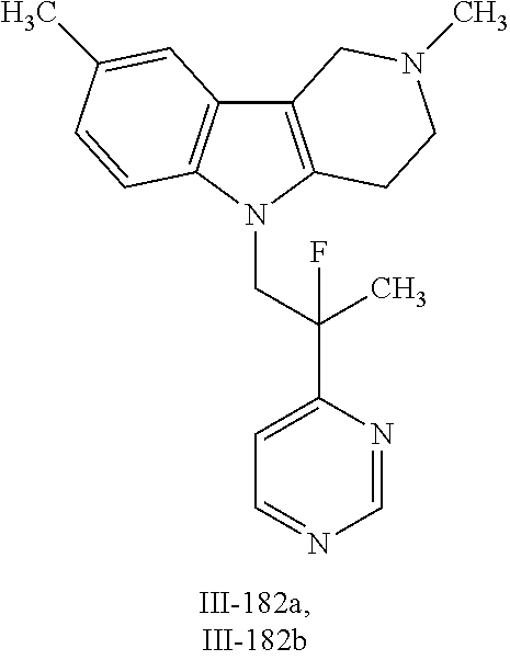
C12=C(N(CC(C3=CC=NC=N3)(F)C)C3=C1C=C(C)C=C3)CCN(C)C2
